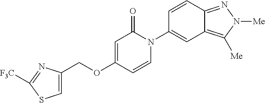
C(OC1=CC(=O)N(C2=CC3=C([Me])N([Me])N=C3C=C2)C=C1)C1=CSC([F3C])=N1
